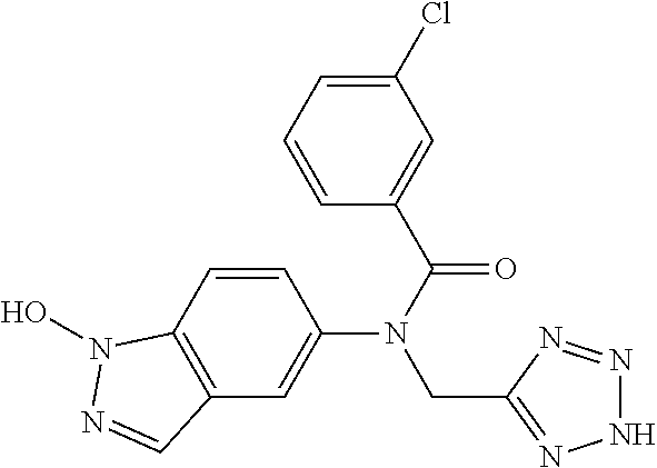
N1N=NC(CN(C2=CC3=C(C=C2)N(O)N=C3)C(=O)C2=CC(Cl)=CC=C2)=N1
